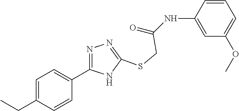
C1=C(NC(=O)CSC2=NN=C(C3=CC=C(CC)C=C3)N2)C=CC=C1OC
